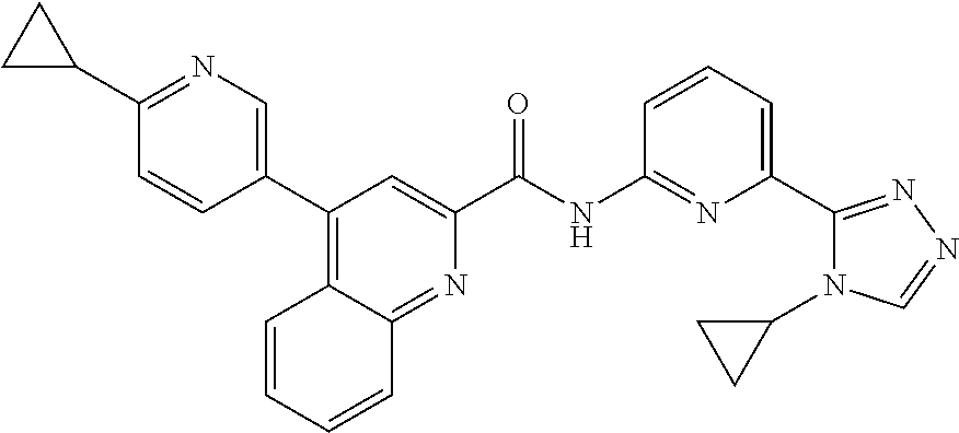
C1(C2CC2)=NC=C(C2=C3C(=NC(C(NC4=NC(C5=NN=CN5C5CC5)=CC=C4)=O)=C2)C=CC=C3)C=C1
